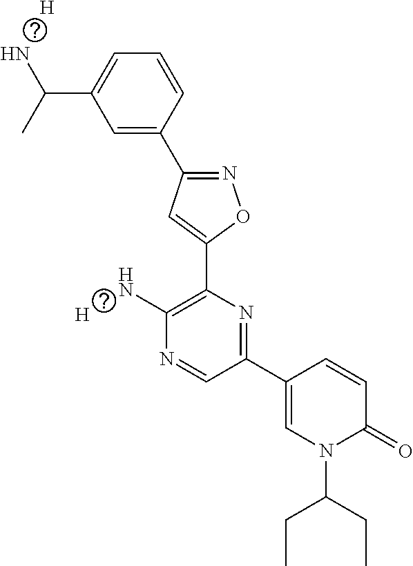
C1=C(C2=NOC(C3=C(N)N=CC(C4=CN(C(CC)CC)C(=O)C=C4)=N3)=C2)C=CC=C1C(N)C.[H].[H]
